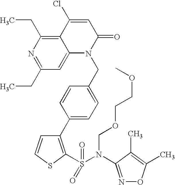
C1=CSC(S(=O)(N(C2=NOC(C)=C2C)COCCOC)=O)=C1C1=CC=C(CN2C3=CC(CC)=NC(CC)=C3C(Cl)=CC2=O)C=C1
